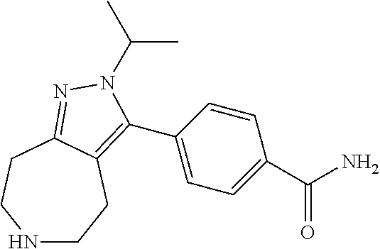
N1CCC2=C(C3=CC=C(C(N)=O)C=C3)N(C(C)C)N=C2CC1
